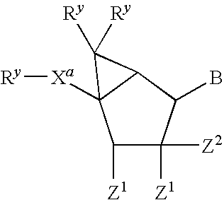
C1([Z1])C([Z2])([Z1])C(B)C2C1([Xa][Ry])C2([Ry])[Ry]
